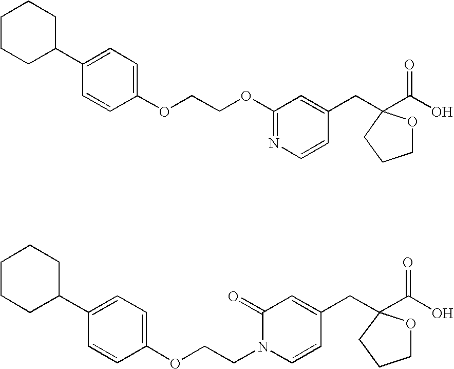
C1=C(C2CCCCC2)C=CC(OCCOC2=NC=CC(CC3(C(O)=O)OCCC3)=C2)=C1.C1=C(C2CCCCC2)C=CC(OCCN2C=CC(CC3(C(O)=O)OCCC3)=CC2=O)=C1
